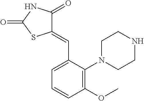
C1(=CC2=CC=CC(OC)=C2N2CCNCC2)C(=O)NC(=O)S1
